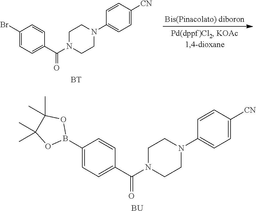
[CN]C1=CC=C(N2CCN(C(C3=CC=C(Br)C=C3)=O)CC2)C=C1.[BT].C1=CC(N2CCN(C(C3=CC=C(B4OC(C)(C)C(C)(C)O4)C=C3)=O)CC2)=CC=C1[CN].[BU]
